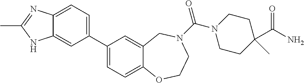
C1(C2=CC=C3C(=C2)NC(C)=N3)=CC=C2C(=C1)CN(C(N1CCC(C(N)=O)(C)CC1)=O)CCO2
